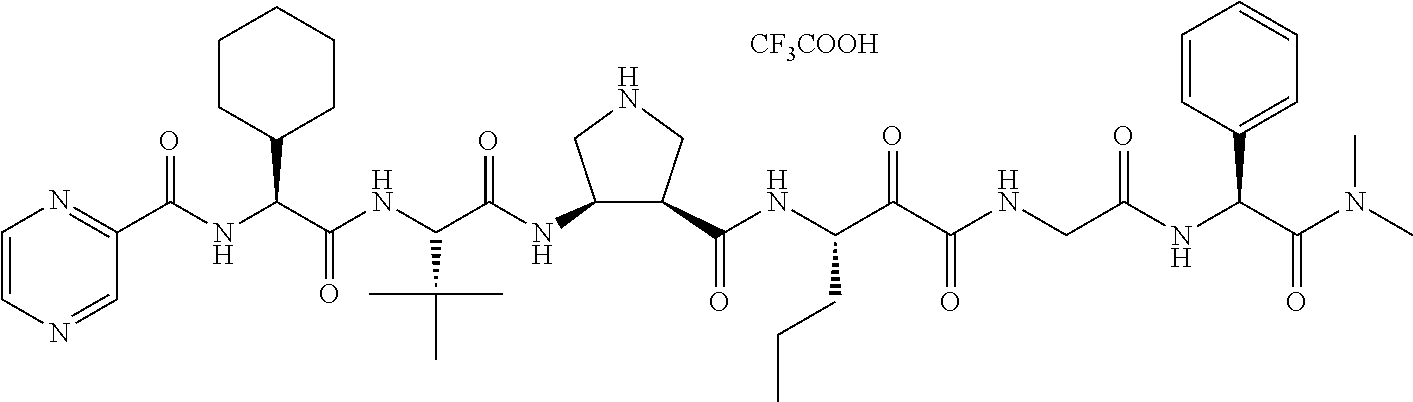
C1(C(NC(C(NC(C(=O)NC2C(C(=O)NC(C(C(NCC(NC(C(N(C)C)=O)C3=CC=CC=C3)=O)=O)=O)CCC)CNC2)C(C)(C)C)=O)C2CCCCC2)=O)=NC=CN=C1.[CF3COOH]
